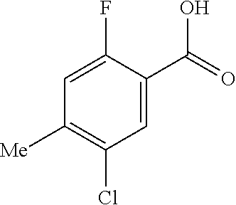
C1=C(F)C(C(=O)O)=CC(Cl)=C1[Me]
